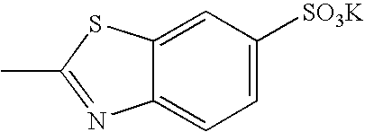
C1=C([SO3K])C=C2C(=C1)N=C(C)S2
